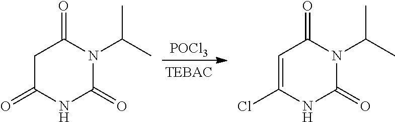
[POCl3].C1C(=O)NC(=O)N(C(C)C)C1=O.C1=C(Cl)NC(=O)N(C(C)C)C1=O
